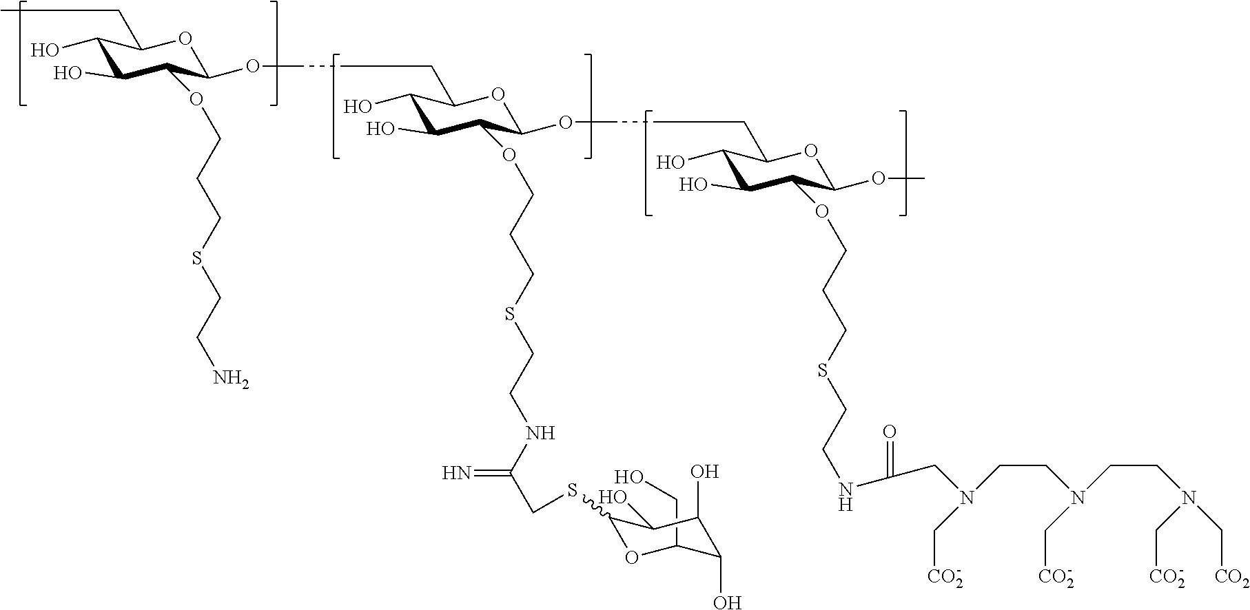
C1(CO)OC(SCC(NCCSCCCOC2C(O)C(O)C(CCCOC3C(OCCCSCCN)C(O)C(O)C(CC)O3)OC2OCCCC2C(O)C(O)C(OCCCSCCNC(CN(CCN(CCN(C[CO2])C[CO2])C[CO2])C[CO2])=O)C(OC)O2)=N)C(O)C(O)C1O
